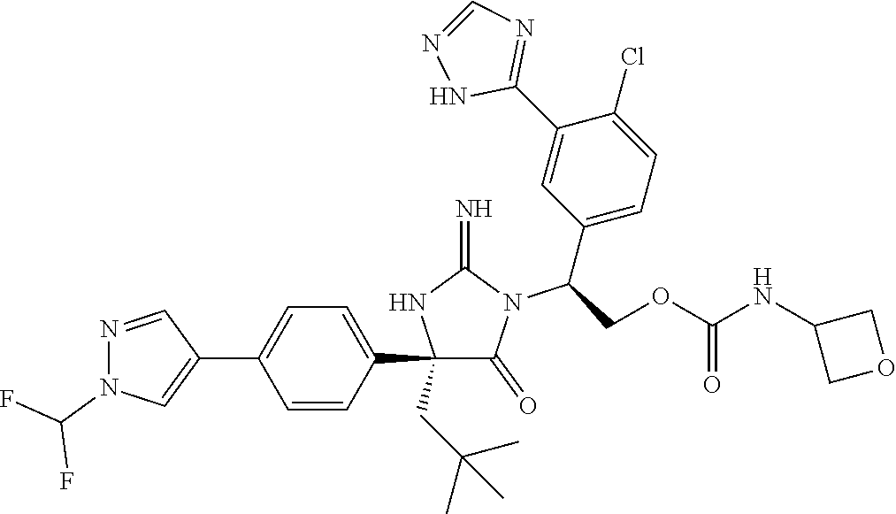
C1(C2=CC=C(C3=CN(C(F)F)N=C3)C=C2)(CC(C)(C)C)C(=O)N(C(C2=CC=C(Cl)C(C3=NC=NN3)=C2)COC(NC2COC2)=O)C(=N)N1
